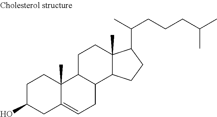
C1C(O)CC2=CCC3C(C2(C)C1)CCC1(C)C3CCC1C(C)CCCC(C)C
